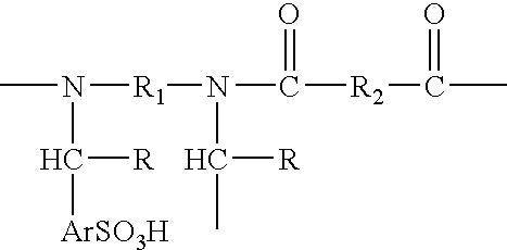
CN([R1]N(C([R2]C(C)=O)=O)C(C)[R])C([ArSO3H])[R]
